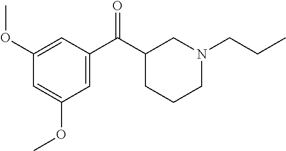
C1(OC)=CC(C(C2CCCN(CCC)C2)=O)=CC(OC)=C1
